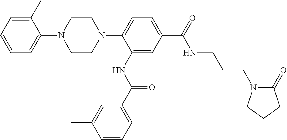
C1=C(C)C(N2CCN(C3=CC=C(C(NCCCN4C(=O)CCC4)=O)C=C3NC(=O)C3=CC=CC(C)=C3)CC2)=CC=C1
